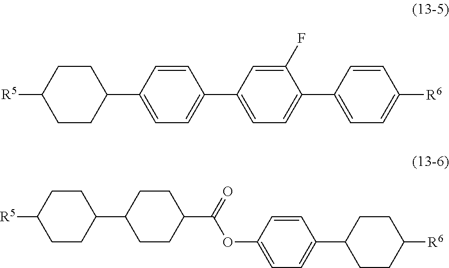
C1(C2CCC([R5])CC2)=CC=C(C2=CC=C(C3=CC=C([R6])C=C3)C(F)=C2)C=C1.C1(C2CCC([R5])CC2)CCC(C(=O)OC2=CC=C(C3CCC([R6])CC3)C=C2)CC1
